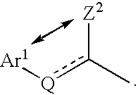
[Q](c(C)[Z2])[Ar1]
